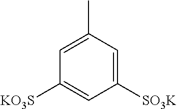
C1([KO3S])=CC([SO3K])=CC(C)=C1
